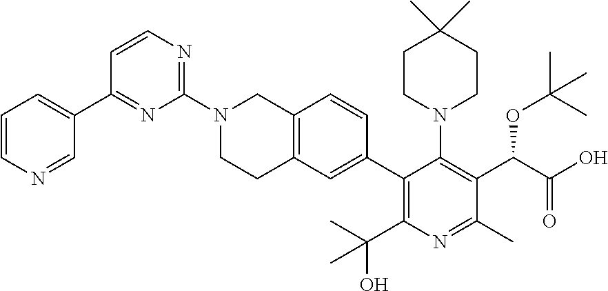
C1=CN=CC(C2=NC(N3CCC4=C(C3)C=CC(C3=C(C(O)(C)C)N=C(C)C(C(C(O)=O)OC(C)(C)C)=C3N3CCC(C)(C)CC3)=C4)=NC=C2)=C1
